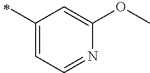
C1(C)=CC=NC(OC)=C1
